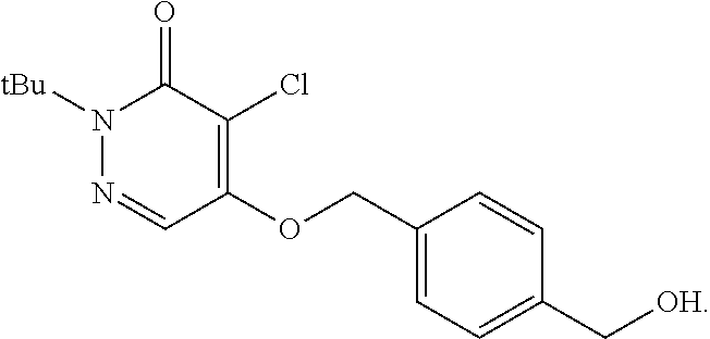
C1=C(C[OH])C=CC(COC2=C(Cl)C(=O)N([tBu])N=C2)=C1
